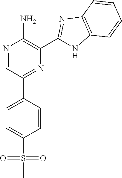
N1=CC(C2=CC=C(S(C)(=O)=O)C=C2)=NC(C2=NC3=C(N2)C=CC=C3)=C1N
